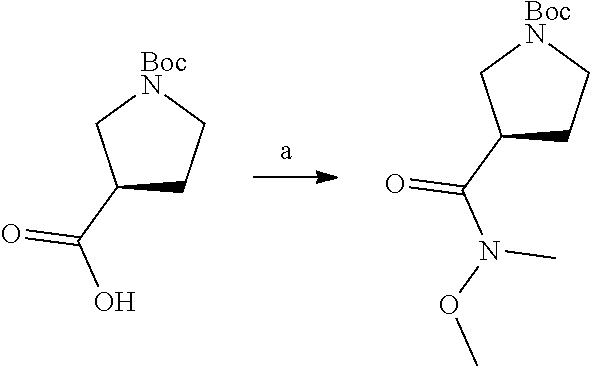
C1(C(O)=O)CC[BocN]C1.C1(C(N(OC)C)=O)CC[BocN]C1
